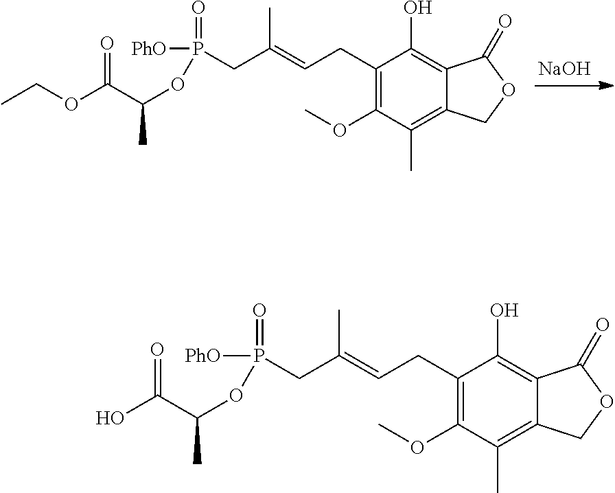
[NaOH].C1(CC=C(CP([PhO])(=O)OC(C(OCC)=O)C)C)=C(OC)C(C)=C2C(=C1O)C(=O)OC2.C1(CC=C(CP([PhO])(=O)OC(C(O)=O)C)C)=C(OC)C(C)=C2C(=C1O)C(=O)OC2
